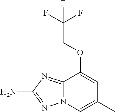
C12=NC(N)=NN1C=C(C)C=C2OCC(F)(F)F
